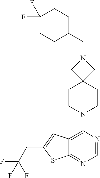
C12=NC=NC(N3CCC4(CC3)CN(CC3CCC(F)(F)CC3)C4)=C1C=C(CC(F)(F)F)S2
